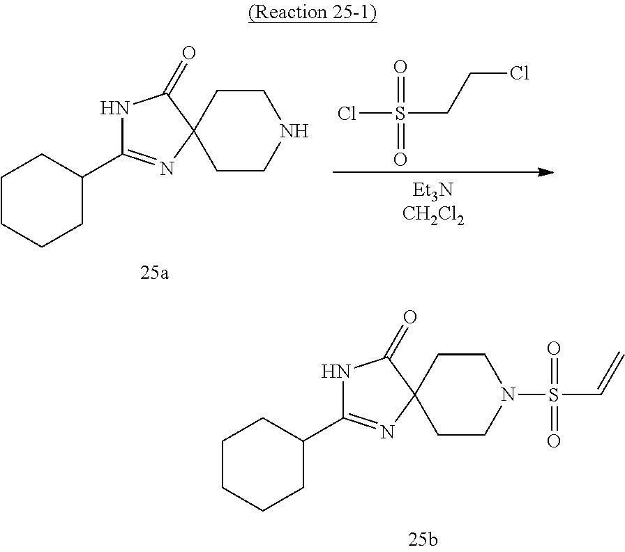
N1(S(C=C)(=O)=O)CCC2(CC1)C(=O)NC(C1CCCCC1)=N2.N1CCC2(CC1)C(=O)NC(C1CCCCC1)=N2.ClS(CCCl)(=O)=O
